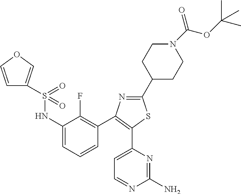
C1(C2CCN(C(OC(C)(C)C)=O)CC2)=NC(C2=C(F)C(NS(C3=COC=C3)(=O)=O)=CC=C2)=C(C2=CC=NC(N)=N2)S1
